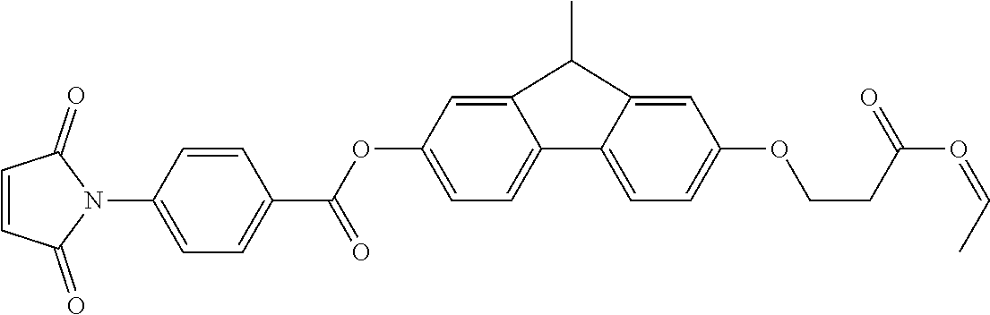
O(C(C1=CC=C(N2C(=O)C=CC2=O)C=C1)=O)C1=CC=C2C3=CC=C(OCCC(O=CC)=O)C=C3C(C)C2=C1
